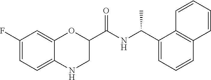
N1CC(C(NC(C2=CC=CC3=C2C=CC=C3)C)=O)OC2=CC(F)=CC=C12
